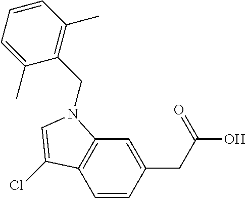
C1=CC(CC(O)=O)=CC2=C1C(Cl)=CN2CC1=C(C)C=CC=C1C
